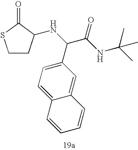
C1CC(NC(C(NC(C)(C)C)=O)C2=CC=C3C(=C2)C=CC=C3)C(=O)S1
